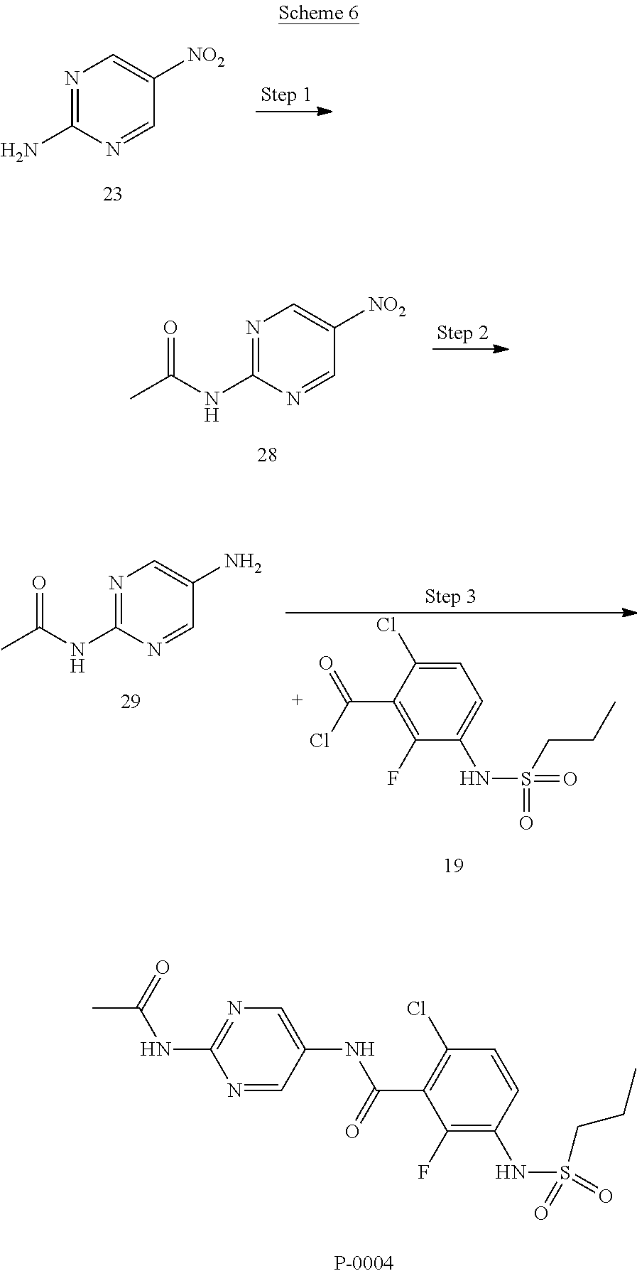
N1=C(N)N=CC([NO2])=C1.N1=C(NC(C)=O)N=CC([NO2])=C1.C1=C(Cl)C(C(Cl)=O)=C(F)C(NS(=O)(=O)CCC)=C1.N1=C(NC(C)=O)N=CC(N)=C1.C1=CC(NS(=O)(=O)CCC)=C(F)C(C(=O)NC2=CN=C(NC(C)=O)N=C2)=C1Cl
